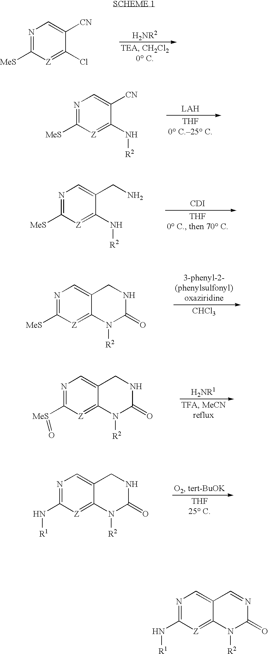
N1=C([MeS])[Z]=C(Cl)C([CN])=C1.N1=C([MeS])[Z]=C(N[R2])C([CN])=C1.N1=C([MeS])[Z]=C(N[R2])C(CN)=C1.[CDI].N1=C([MeS])[Z]=C2C(=C1)CNC(=O)N2[R2].[CHCl3].N1=C([MeS]=O)[Z]=C2C(=C1)CNC(=O)N2[R2].N1=C(N[R1])[Z]=C2C(=C1)CNC(=O)N2[R2].N1=C(N[R1])[Z]=C2C(=C1)C=NC(=O)N2[R2]
